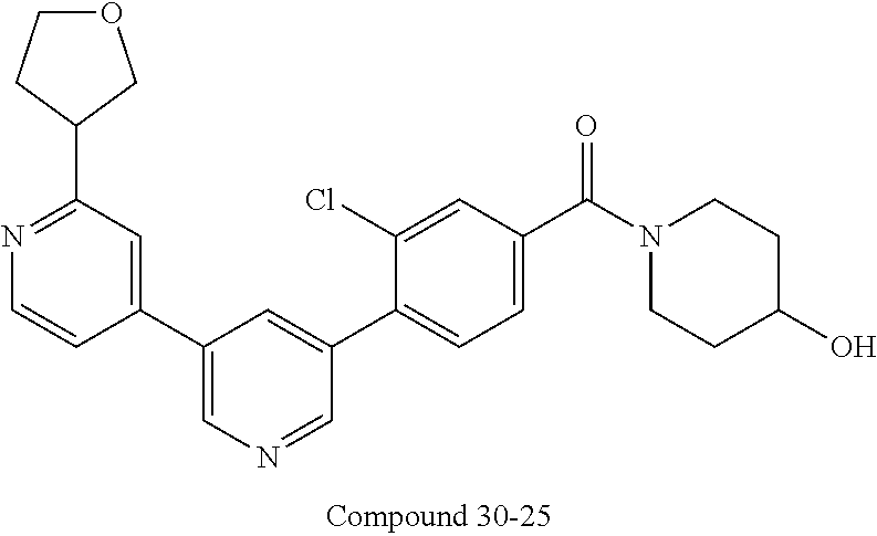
C1(C2=CN=CC(C3=CC=C(C(N4CCC(O)CC4)=O)C=C3Cl)=C2)=CC(C2COCC2)=NC=C1
